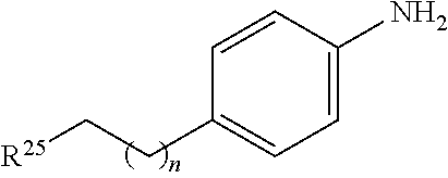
[R25]CCC1=CC=C(N)C=C1
